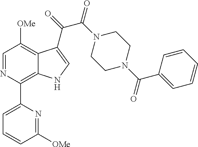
C1(C2=C3C(=C([OMe])C=N2)C(C(=O)C(N2CCN(C(C4=CC=CC=C4)=O)CC2)=O)=CN3)=CC=CC([OMe])=N1
